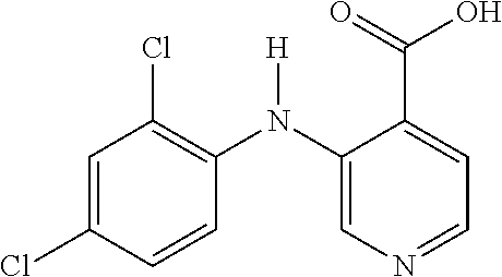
C1=C(Cl)C=CC(N(C2=CN=CC=C2C(=O)O)[H])=C1Cl
